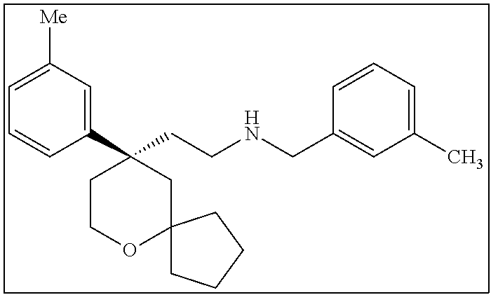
C1(C2(CCNCC3=CC(C)=CC=C3)CCOC3(C2)CCCC3)=CC([Me])=CC=C1
